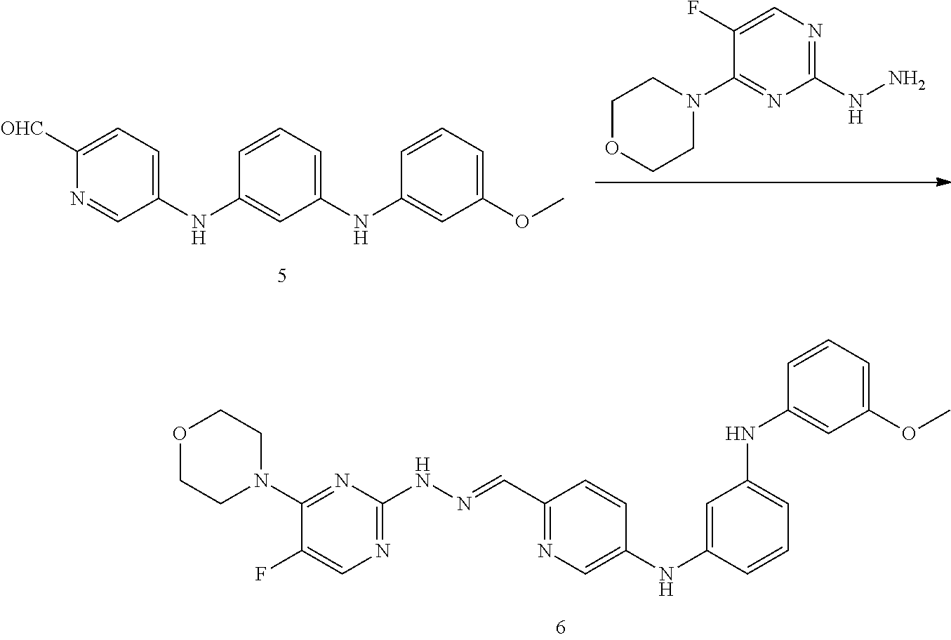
N(N=CC1=NC=C(NC2=CC(NC3=CC(OC)=CC=C3)=CC=C2)C=C1)C1=NC=C(F)C(N2CCOCC2)=N1.N(N)C1=NC=C(F)C(N2CCOCC2)=N1.N(C1=CC(OC)=CC=C1)C1=CC=CC(NC2=CC=C([OHC])N=C2)=C1
